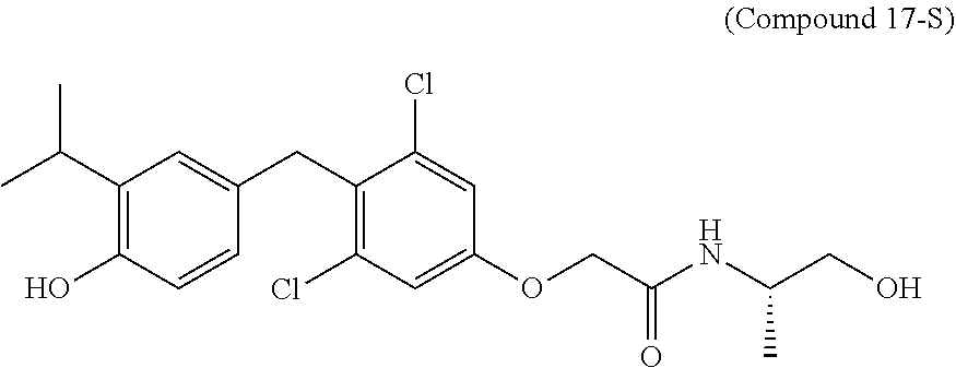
C1(O)=C(C(C)C)C=C(CC2=C(Cl)C=C(OCC(NC(CO)C)=O)C=C2Cl)C=C1
